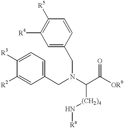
C1=C(CN(C(C([OR9])=O)[(CH2)4]N[Ra])CC2=CC=C([R3])C([R2])=C2)C=CC([R5])=C1[R4]
